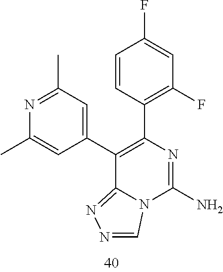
N1=C(C)C=C(C2=C(C3=C(F)C=C(F)C=C3)N=C(N)N3C2=NN=C3)C=C1C
